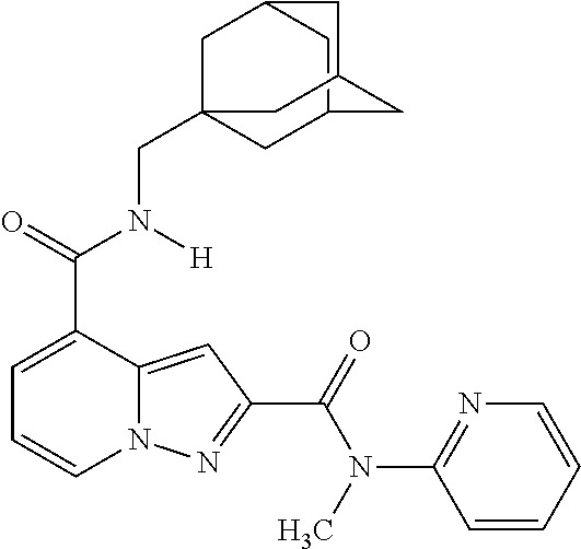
C1=C(C(=O)N([H])CC23CC4CC(C2)CC(C4)C3)C2=CC(C(=O)N(C)C3=NC=CC=C3)=NN2C=C1
